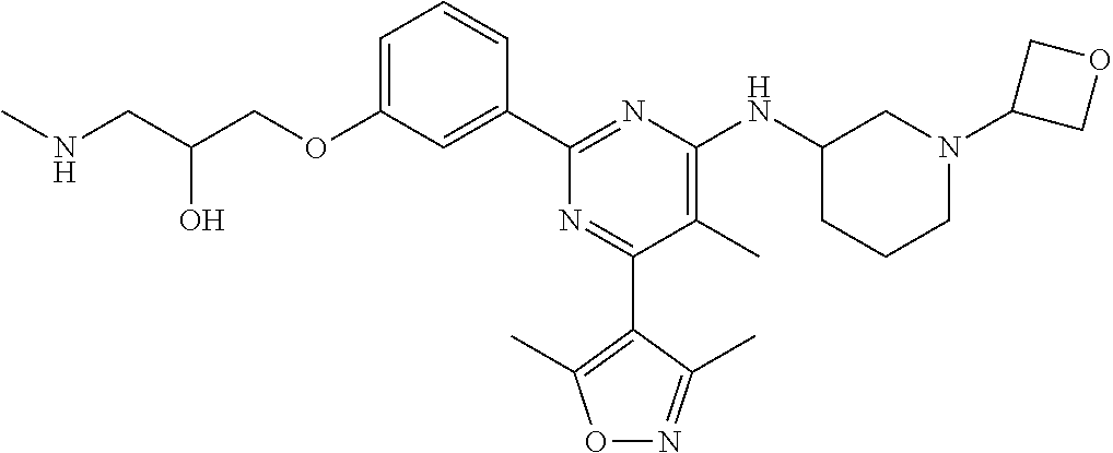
C1=C(OCC(CNC)O)C=C(C2=NC(NC3CN(C4COC4)CCC3)=C(C)C(C3=C(C)ON=C3C)=N2)C=C1
